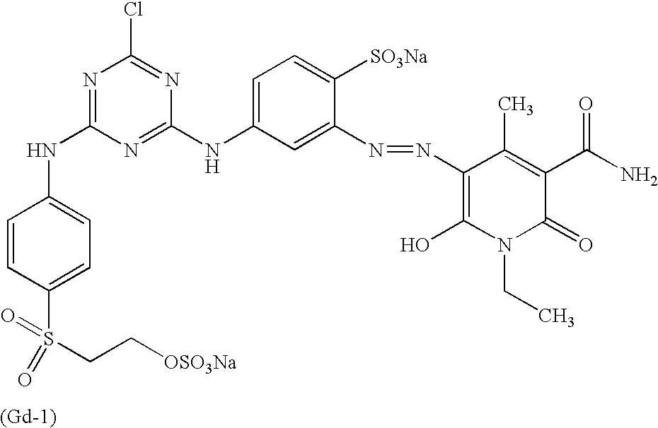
C1=CC(S(CC[OSO3Na])(=O)=O)=CC=C1NC1=NC(Cl)=NC(NC2=CC=C([SO3Na])C(N=NC3=C(O)N(CC)C(=O)C(C(N)=O)=C3C)=C2)=N1.[(Gd-1)]
